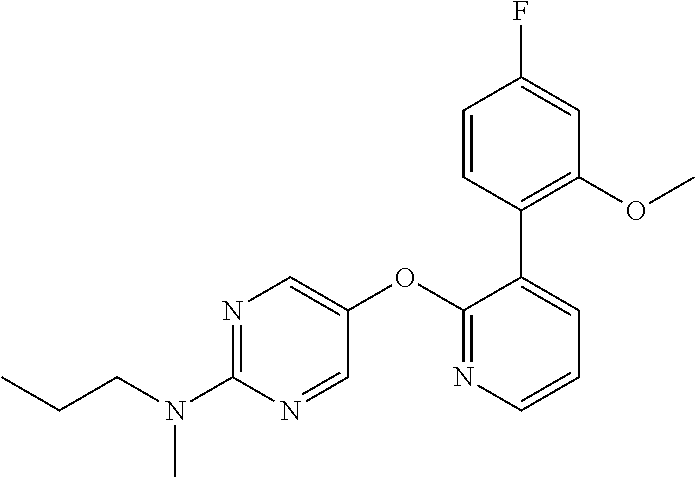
C1(OC2=CN=C(N(CCC)C)N=C2)=NC=CC=C1C1=C(OC)C=C(F)C=C1
